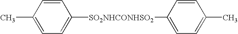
C1=CC(C)=CC=C1[SO2NHCONHSO2]C1=CC=C(C)C=C1
